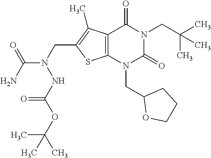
C12=C(N(CC3OCCC3)C(=O)N(CC(C)(C)C)C1=O)SC(CN(C(N)=O)NC(OC(C)(C)C)=O)=C2C
